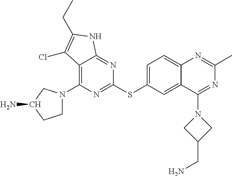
C12=C(N3CCC(N)C3)N=C(SC3=CC=C4C(=C3)C(N3CC(CN)C3)=NC(C)=N4)N=C1NC(CC)=C2Cl
